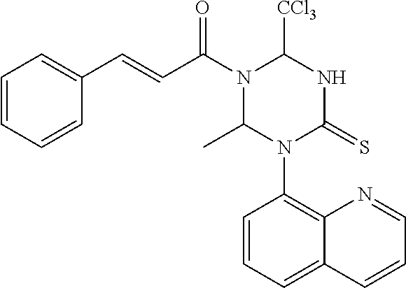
C1(N2C(C)N(C(C=CC3=CC=CC=C3)=O)C([CCl3])NC2=S)=C2C(=CC=C1)C=CC=N2
